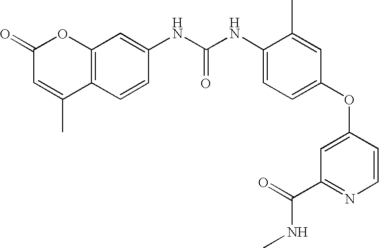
C1(=O)C=C(C)C2=C(O1)C=C(NC(NC1=CC=C(OC3=CC(C(=O)NC)=NC=C3)C=C1C)=O)C=C2
